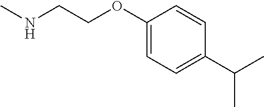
CNCCOC1=CC=C(C(C)C)C=C1
